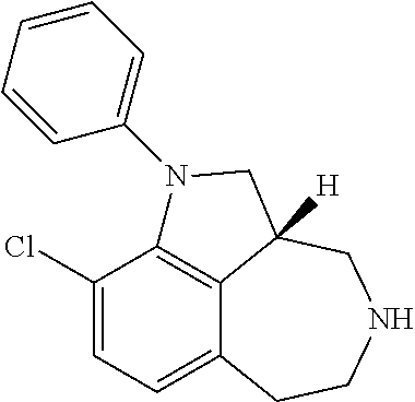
C1(Cl)=CC=C2C3=C1N(C1=CC=CC=C1)CC3([H])CNCC2
